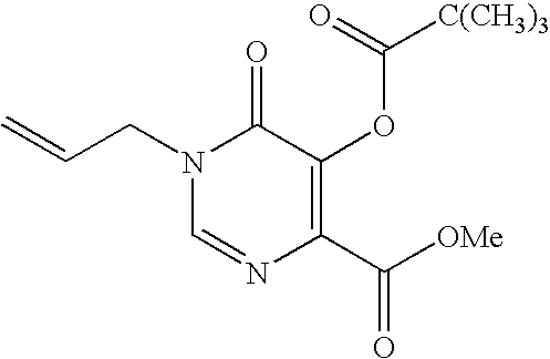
C=CCN1C=NC(C([OMe])=O)=C(OC(=O)[C(CH3)3])C1=O
